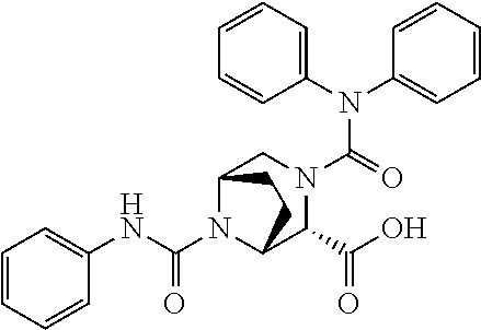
C(N1C2C(C(O)=O)N(C(=O)N(C3=CC=CC=C3)C3=CC=CC=C3)CC1CC2)(NC1=CC=CC=C1)=O
